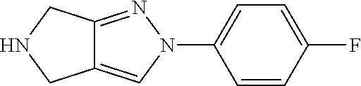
C12=CN(C3=CC=C(F)C=C3)N=C1CNC2
